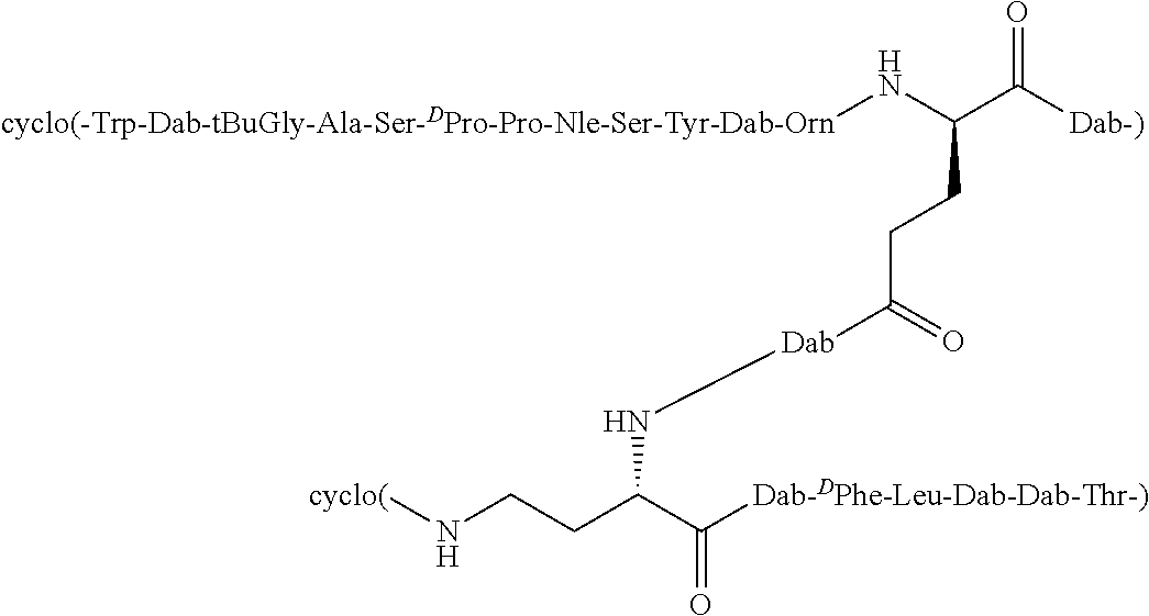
[cyclo(-Trp-Dab-tBuGly-Ala-Ser-DPro-Pro-Nle-Ser-Tyr-Dab-Orn]NC(C([Dab-)])=O)CCC(=O)[Dab]NC(CCN[cyclo(])C([Dab-DPhe-Leu-Dab-Dab-Thr-)])=O
